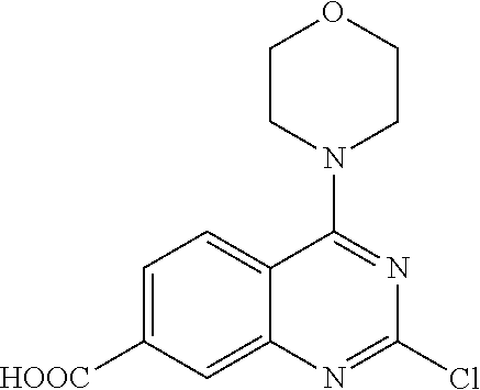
C1=C([HOOC])C=C2C(=C1)C(N1CCOCC1)=NC(Cl)=N2
